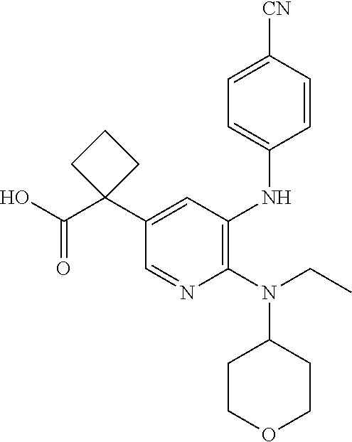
C1(N(CC)C2CCOCC2)=C(NC2=CC=C([CN])C=C2)C=C(C2(C(O)=O)CCC2)C=N1
